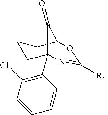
C1(C23CCCC(C2=O)OC([R1])=N3)=C(Cl)C=CC=C1
